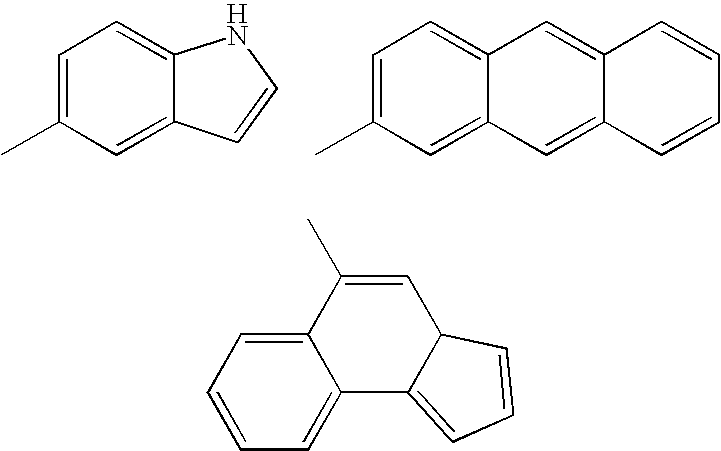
C1=C(C)C=C2C(=C1)NC=C2.C1=C(C)C=C2C(=C1)C=C1C(=C2)C=CC=C1.C1=CC=C2C(=C1)C(C)=CC1C2=CC=C1
